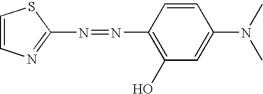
N(=NC1=C(O)C=C(N(C)C)C=C1)C1=NC=CS1
